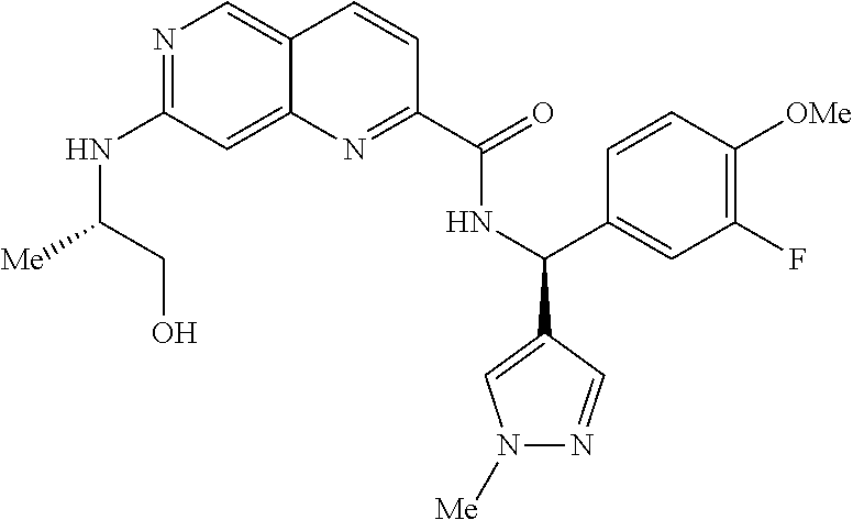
N1=C(NC([Me])CO)C=C2C(=C1)C=CC(C(=O)NC(C1=CN([Me])N=C1)C1=CC(F)=C([OMe])C=C1)=N2
